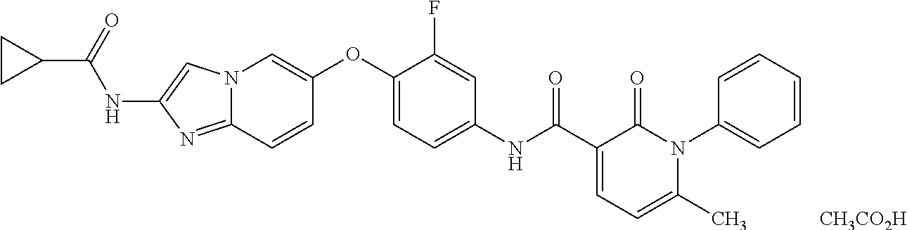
N12C(=NC(NC(C3CC3)=O)=C1)C=CC(OC1=CC=C(NC(=O)C3=CC=C(C)N(C4=CC=CC=C4)C3=O)C=C1F)=C2.[CH3CO2H]
